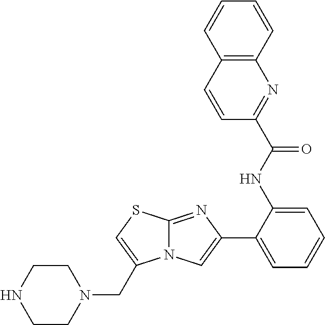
C1(NC(C2=NC3=C(C=C2)C=CC=C3)=O)=CC=CC=C1C1=CN2C(=N1)SC=C2CN1CCNCC1
